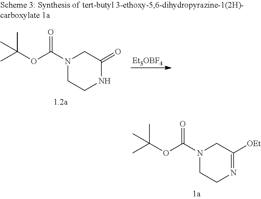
N1(C(OC(C)(C)C)=O)CCNC(=O)C1.[Et3OBF4].N1(C(OC(C)(C)C)=O)CCN=C([OEt])C1
